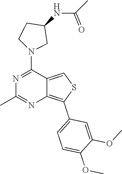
C(NC1CCN(C2=NC(C)=NC3=C(C4=CC=C(OC)C(OC)=C4)SC=C23)C1)(C)=O
